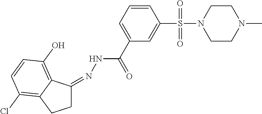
C1C(=NNC(C2=CC=CC(S(N3CCN(C)CC3)(=O)=O)=C2)=O)C2=C(O)C=CC(Cl)=C2C1
